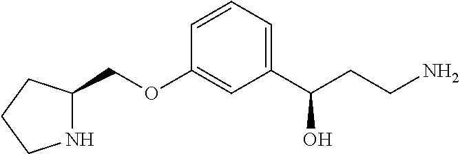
C(OC1=CC(C(CCN)O)=CC=C1)C1NCCC1
